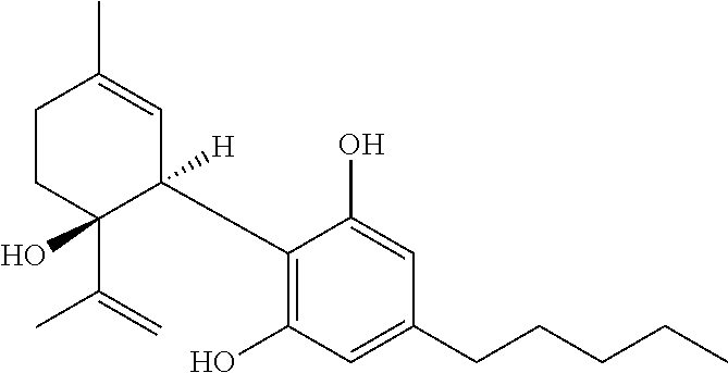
C1(C2([H])C=C(C)CCC2(C(C)=C)O)=C(O)C=C(CCCCC)C=C1O
